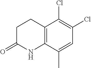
C1CC(=O)NC2=C1C(Cl)=C(Cl)C=C2C
